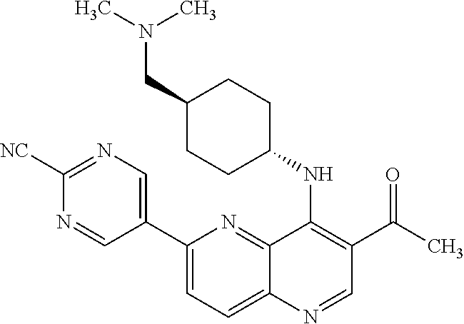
C1(C2=CN=C([NC])N=C2)=CC=C2C(=N1)C(NC1CCC(CN(C)C)CC1)=C(C(=O)C)C=N2
